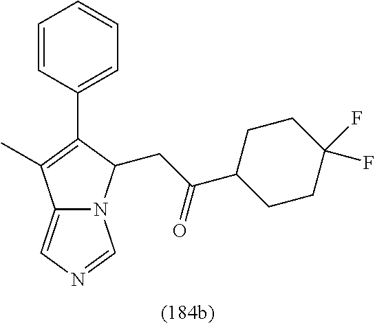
C1=CC(C2=C(C)C3=CN=CN3C2CC(C2CCC(F)(F)CC2)=O)=CC=C1
